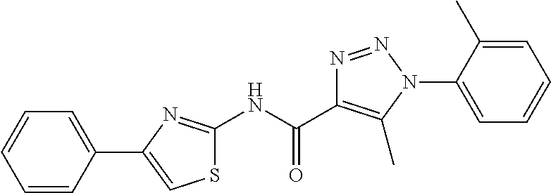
C1(NC(C2=C(C)N(C3=CC=CC=C3C)N=N2)=O)=NC(C2=CC=CC=C2)=CS1
